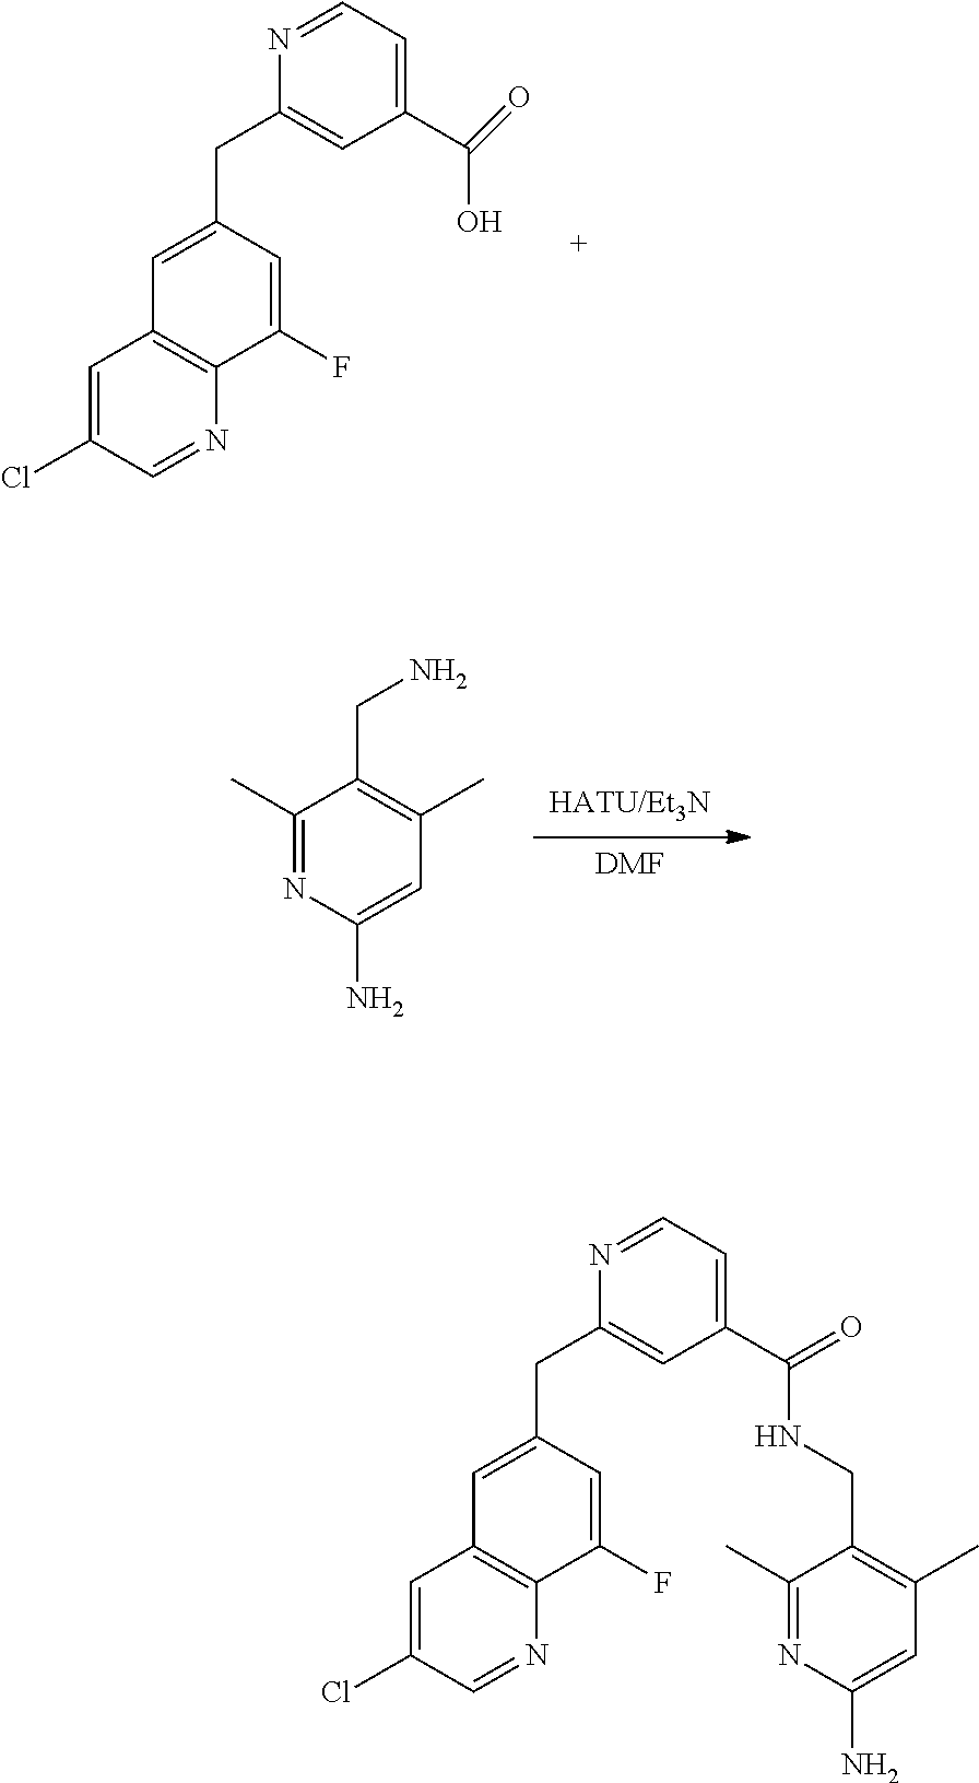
C(C1=CC(C(=O)O)=CC=N1)C1=CC2=C(N=CC(Cl)=C2)C(F)=C1.[DMF].[HATU/Et3N].C1(CN)=C(C)C=C(N)N=C1C.FC1=CC(CC2=CC(C(=O)NCC3=C(C)C=C(N)N=C3C)=CC=N2)=CC2=C1N=CC(Cl)=C2
